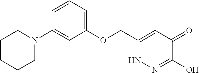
C1(OCC2=CC(=O)C(O)=NN2)=CC=CC(N2CCCCC2)=C1
